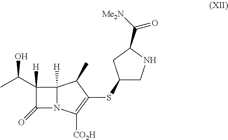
C12([H])N(C([CO2H])=C(SC3CNC(C(=O)[Me2N])C3)C1C)C(=O)C2([H])C(C)O
